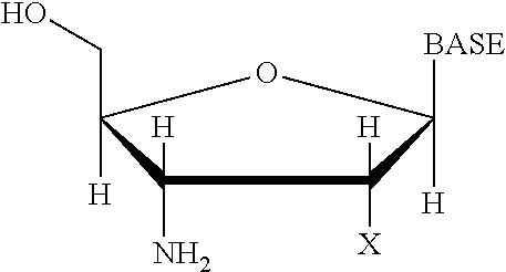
C1(N)([H])C([H])(CO)OC([H])([BASE])C1([X])[H]
